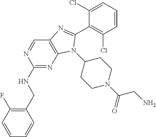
C1(CNC2=NC3=C(C=N2)N=C(C2=C(Cl)C=CC=C2Cl)N3C2CCN(C(CN)=O)CC2)=C(F)C=CC=C1
